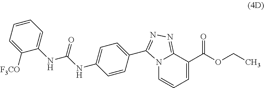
N12C=CC=C(C(OCC)=O)C1=NN=C2C1=CC=C(NC(NC2=CC=CC=C2[F3CO])=O)C=C1
